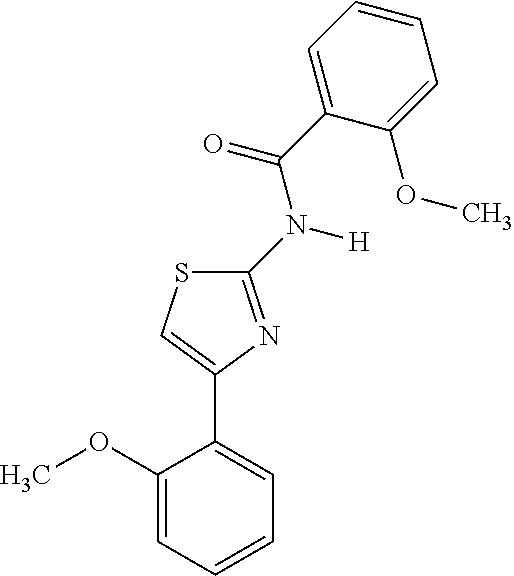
C1(N(C(C2=CC=CC=C2OC)=O)[H])=NC(C2=CC=CC=C2OC)=CS1
